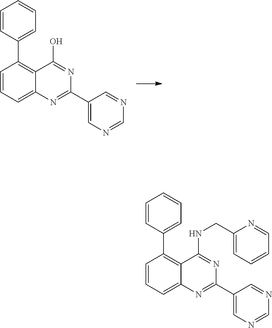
C1=CC=C2C(=C1C1=CC=CC=C1)C(O)=NC(C1=CN=CN=C1)=N2.C1=CC=C2C(=C1C1=CC=CC=C1)C(NCC1=CC=CC=N1)=NC(C1=CN=CN=C1)=N2
